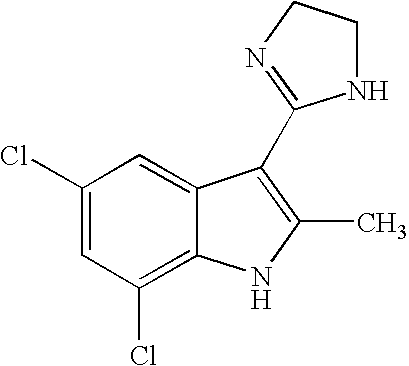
C1=C2C(=C(Cl)C=C1Cl)NC(C)=C2C1=NCCN1
